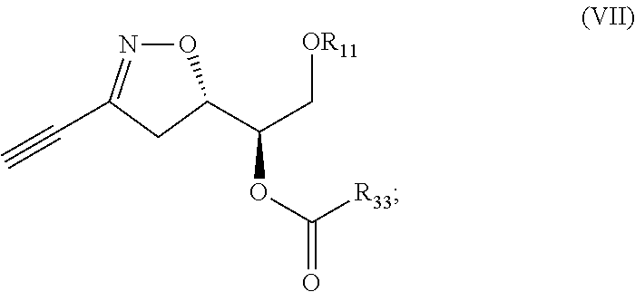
O1N=C(C#C)CC1C(C[OR11])OC(=O)[R33]
